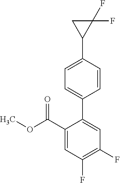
C1(F)=C(F)C=C(C2=CC=C(C3C(F)(F)C3)C=C2)C(C(OC)=O)=C1
